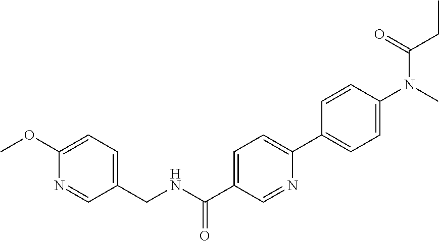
C1(OC)=CC=C(CNC(C2=CC=C(C3=CC=C(N(C)C(=O)CC)C=C3)N=C2)=O)C=N1
